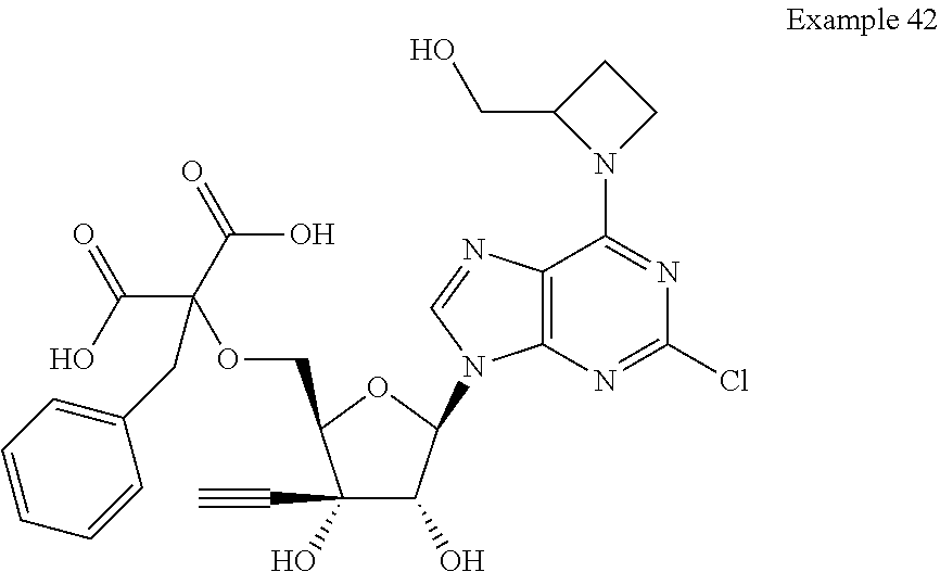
C1(C#C)(O)C(O)C(N2C3=C(C(N4CCC4CO)=NC(Cl)=N3)N=C2)OC1COC(C(=O)O)(C(O)=O)CC1=CC=CC=C1
